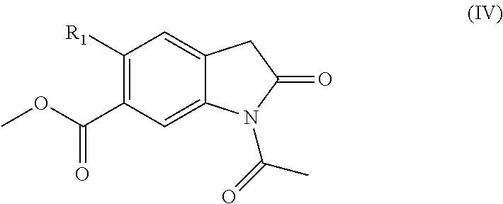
C12=CC([R1])=C(C(OC)=O)C=C1N(C(=O)C)C(=O)C2
